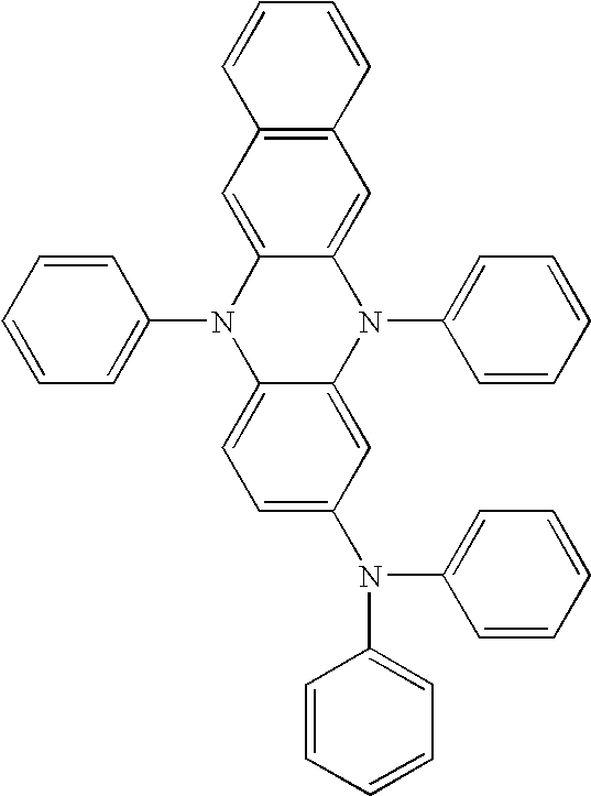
C1(N2C3=CC=C(N(C4=CC=CC=C4)C4=CC=CC=C4)C=C3N(C3=CC=CC=C3)C3=CC4=C(C=C23)C=CC=C4)=CC=CC=C1
